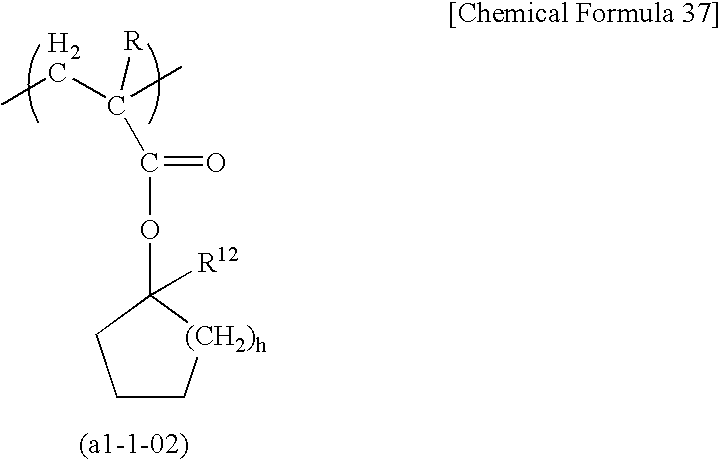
CCC(C)([R])C(OC1([R12])[(CH2)h]CCC1)=O
